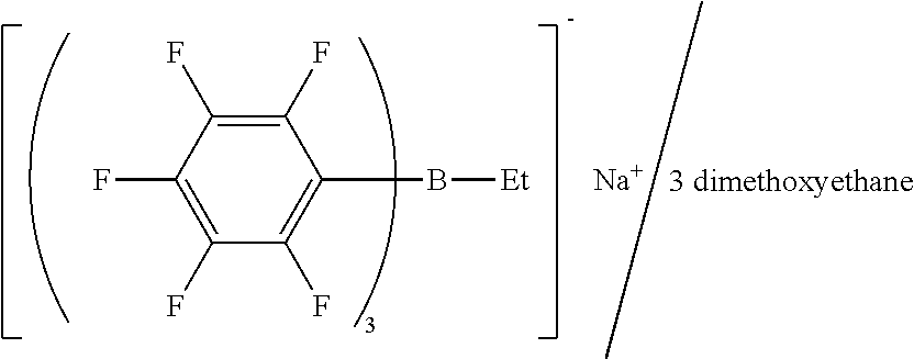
C1(F)=C(F)C(F)=C(B[Et])C(F)=C1F.[Na].[3 dimethoxyethane]
